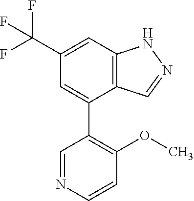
C1(C(F)(F)F)=CC2=C(C(C3=C(OC)C=CN=C3)=C1)C=NN2
